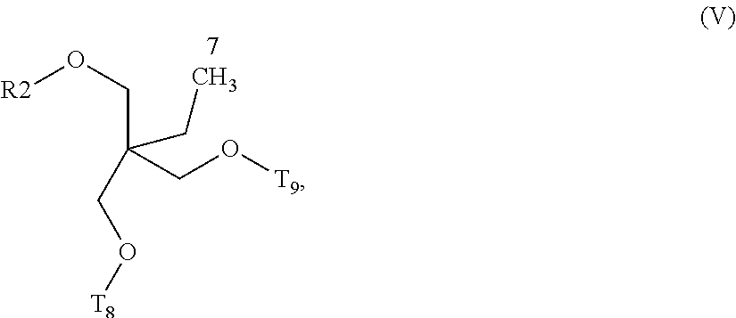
[R2]OCC(CO[T8])(CO[T9])CC
